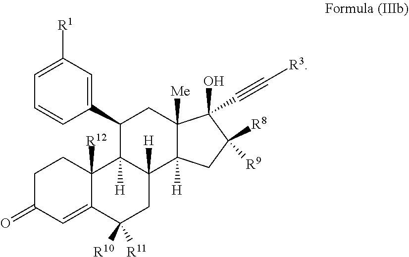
C1C(=O)C=C2C([R12])(C1)C1([H])C([H])(CC2([R11])[R10])C2([H])C([Me])(CC1C1=CC([R1])=CC=C1)C(C#C[R3])(O)C([R9])([R8])C2
